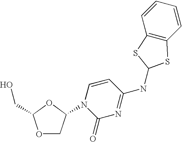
O1CC(N2C(=O)N=C(NC3SC4=C(S3)C=CC=C4)C=C2)OC1CO
